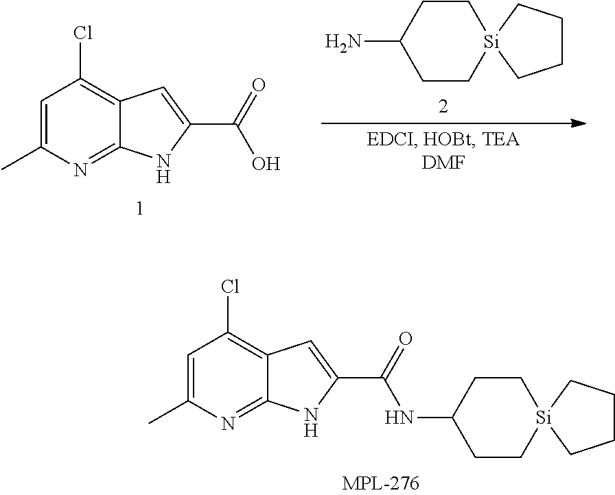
N(C(C1=CC2=C(Cl)C=C(C)N=C2N1)=O)C1CC[Si]2(CC1)CCCC2.C1(C)=CC(Cl)=C2C=C(C(=O)O)NC2=N1.NC1CC[Si]2(CC1)CCCC2
